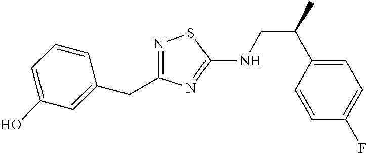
N1=C(CC2=CC(O)=CC=C2)N=C(NCC(C2=CC=C(F)C=C2)C)S1
